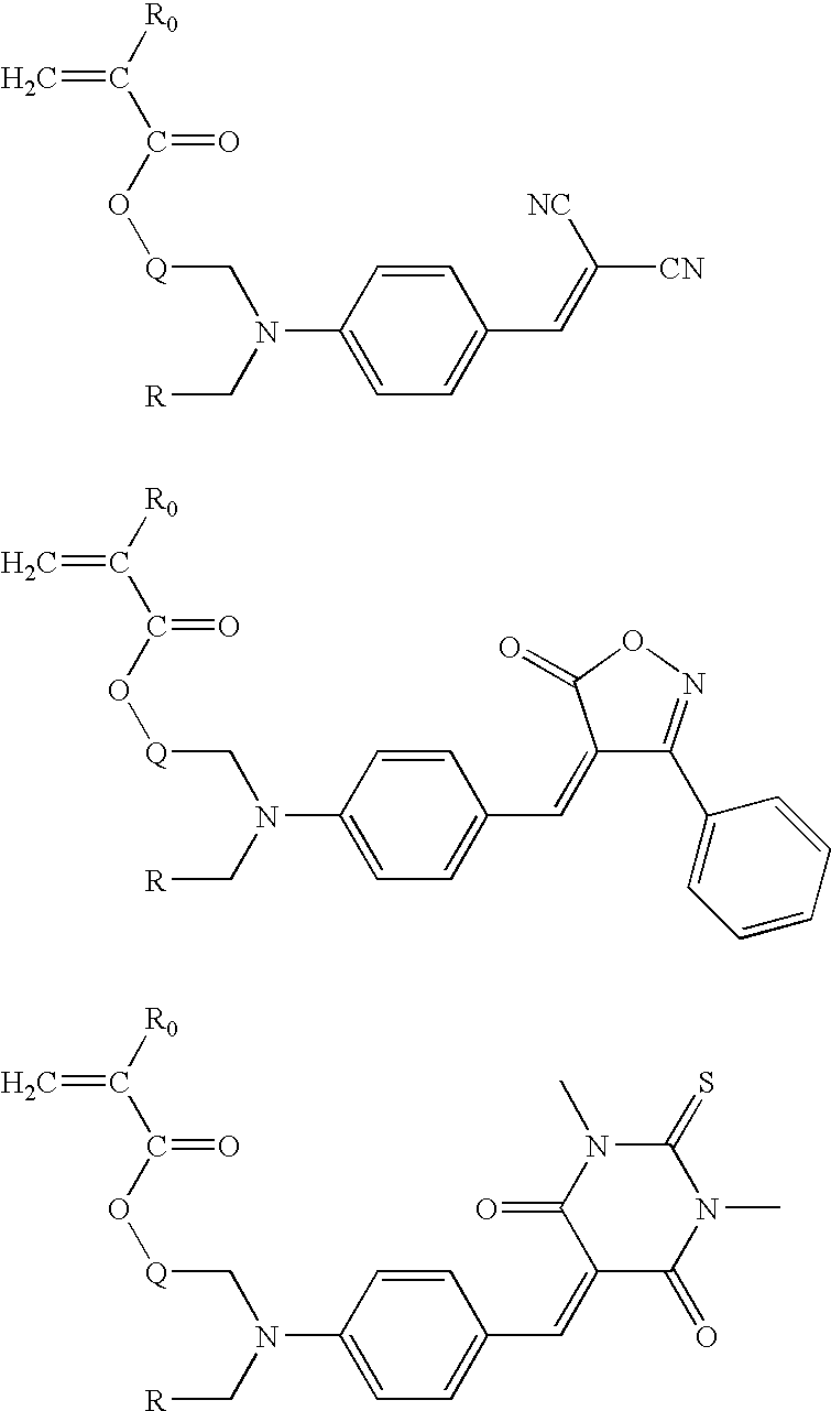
C1=CC(N(C[R])C[Q]OC(C([R0])=C)=O)=CC=C1C=C([CN])[NC].C1=CC(N(C[R])C[Q]OC(C([R0])=C)=O)=CC=C1C=C1C(C2=CC=CC=C2)=NOC1=O.C1=CC(N(C[R])C[Q]OC(C([R0])=C)=O)=CC=C1C=C1C(=O)N(C)C(=S)N(C)C1=O
